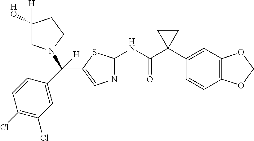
N1=C(NC(C2(C3=CC4=C(C=C3)OCO4)CC2)=O)SC(C(C2=CC(Cl)=C(Cl)C=C2)([H])N2CC([HO])([H])CC2)=C1
